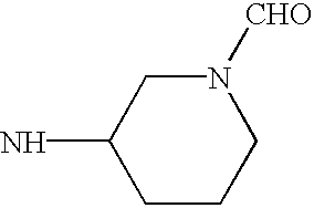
C1CCN([CHO])CC1N
